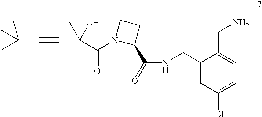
N1(C(C(C#CC(C)(C)C)(O)C)=O)C(C(NCC2=CC(Cl)=CC=C2CN)=O)CC1
